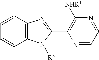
C12=C(N([R3])C(C3=C([NHR1])N=CC=N3)=N1)C=CC=C2
